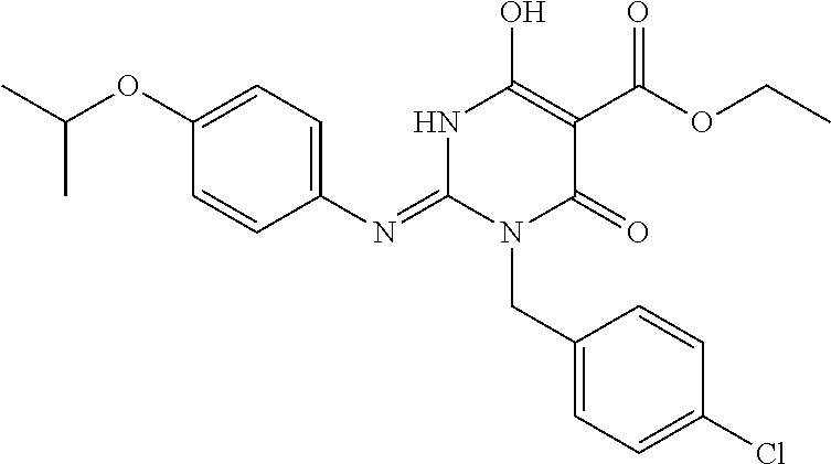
C1(N=C2N(CC3=CC=C(Cl)C=C3)C(=O)C(C(OCC)=O)=C(O)N2)=CC=C(OC(C)C)C=C1
